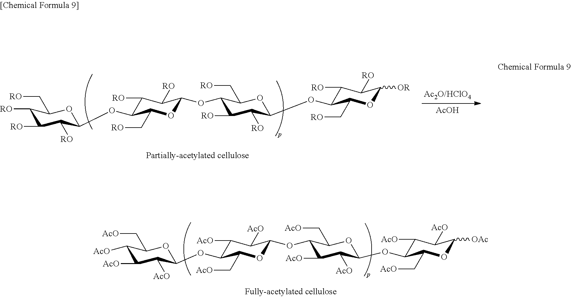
[AcOH].C1([RO])C([RO])C([RO])C(OC2C([RO])C([RO])C(OC3C([RO])C([RO])C(OC4C([RO])C([RO])C([OR])OC4C[RO])OC3C[RO])OC2C[RO])OC1C[RO].C1([AcO])C([AcO])C([AcO])C(OC2C([AcO])C([AcO])C(OC3C([AcO])C([AcO])C(OC4C([AcO])C([AcO])C([OAc])OC4C[AcO])OC3C[AcO])OC2C[AcO])OC1C[AcO]
